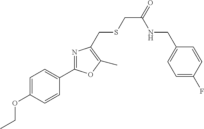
CCOC1=CC=C(C2=NC(CSCC(=O)NCC3=CC=C(F)C=C3)=C(C)O2)C=C1
